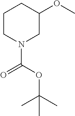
C1CN(C(OC(C)(C)C)=O)CC(OC)C1
